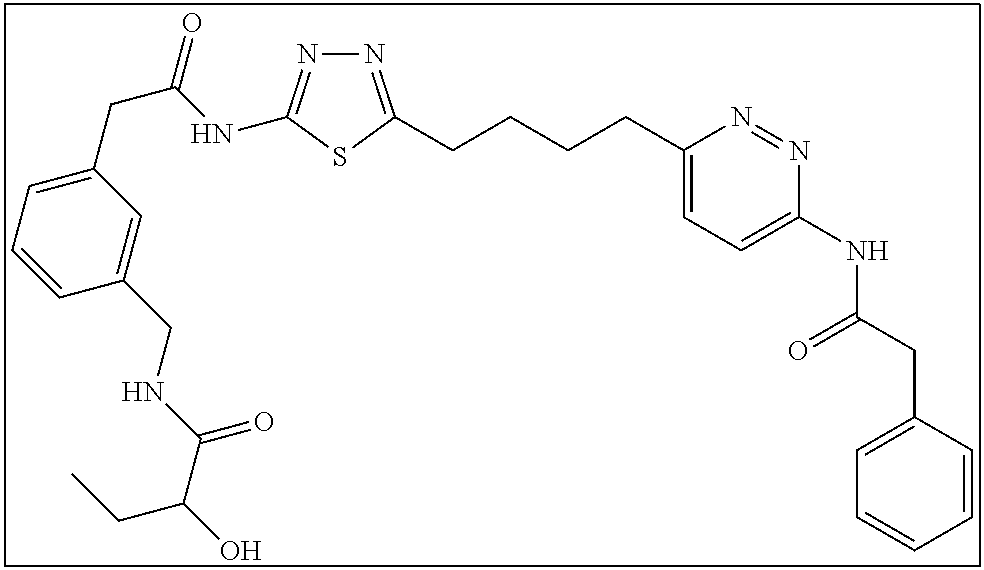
N1=C(CCCCC2=CC=C(NC(CC3=CC=CC=C3)=O)N=N2)SC(NC(CC2=CC=CC(CNC(C(O)CC)=O)=C2)=O)=N1
